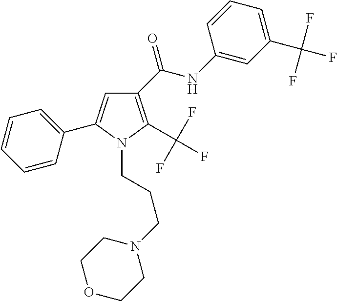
C1(C(NC2=CC(C(F)(F)F)=CC=C2)=O)=C(C(F)(F)F)N(CCCN2CCOCC2)C(C2=CC=CC=C2)=C1
